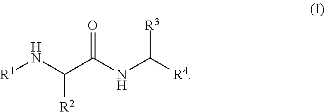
[R1]NC([R2])C(=O)NC([R3])[R4]
